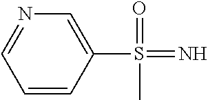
CS(C1=CN=CC=C1)(=O)=N
